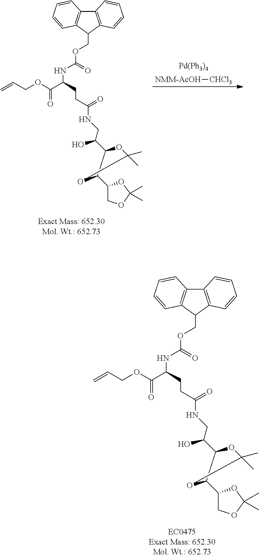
C12=C(C(COC(=O)NC(CCC(NCC(O)C3OC(C)(C)OC3C3COC(C)(C)O3)=O)C(=O)OCC=C)C3=C1C=CC=C3)C=CC=C2.[NMM-AcOH][CHCl3].[Pd(Ph3)4].C12=C(C(COC(=O)NC(CCC(NCC(O)C3OC(C)(C)OC3C3COC(C)(C)O3)=O)C(=O)OCC=C)C3=C1C=CC=C3)C=CC=C2
